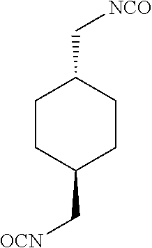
C1CC(C[OCN])CCC1C[NCO]
